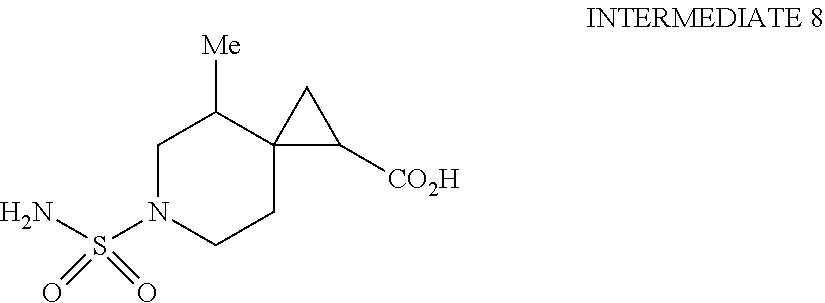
C1N(S(N)(=O)=O)CCC2(C1[Me])C([CO2H])C2
